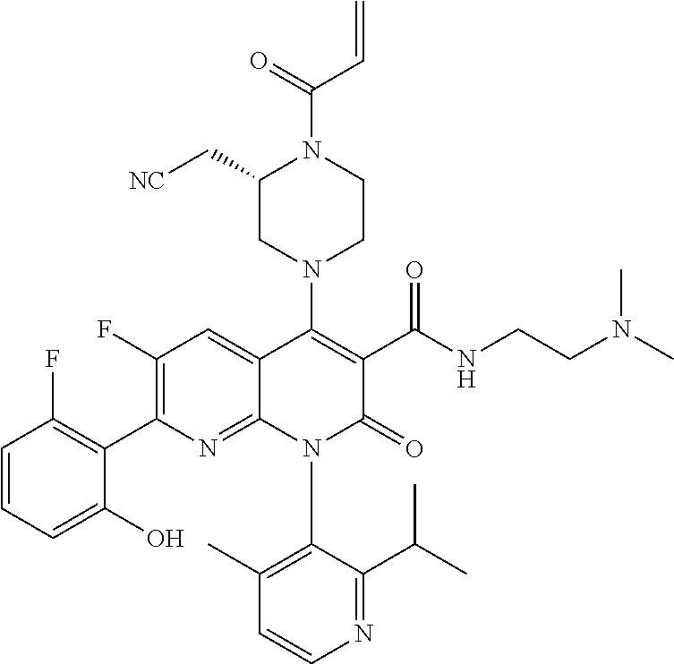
C1=CC=C(O)C(C2=C(F)C=C3C(=N2)N(C2=C(C)C=CN=C2C(C)C)C(=O)C(C(NCCN(C)C)=O)=C3N2CCN(C(=O)C=C)C(C[NC])C2)=C1F
